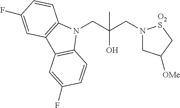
N1(CC(CN2CC([OMe])C[O2S]2)(O)C)C2=C(C3=C1C=CC(F)=C3)C=C(F)C=C2
